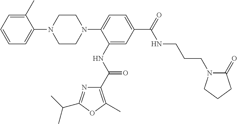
C1CN(C2=CC=C(C(=O)NCCCN3C(=O)CCC3)C=C2NC(C2=C(C)OC(C(C)C)=N2)=O)CCN1C1=CC=CC=C1C
